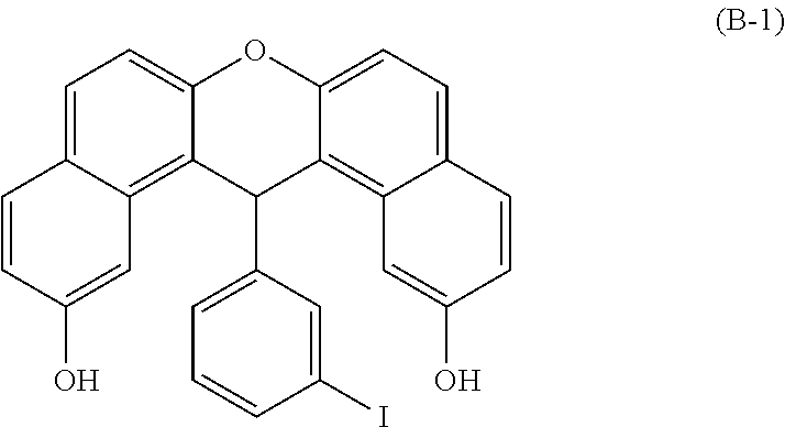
C1(C2=CC=CC(I)=C2)C2=C3C=C(O)C=CC3=CC=C2OC2=CC=C3C=CC(O)=CC3=C12
